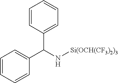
C1=CC=CC(C(N[Si(OCH(CF3)2)3])C2=CC=CC=C2)=C1
